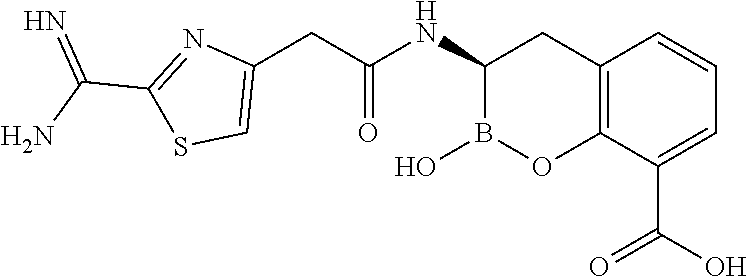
C12=C(C(C(O)=O)=CC=C1)OB(O)C(NC(CC1=CSC(C(N)=N)=N1)=O)C2
